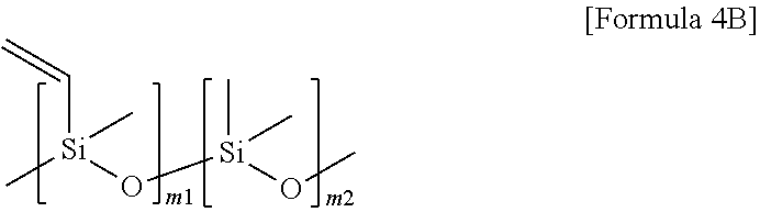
C[Si](C)(O[Si](C)(C)OC)C=C
